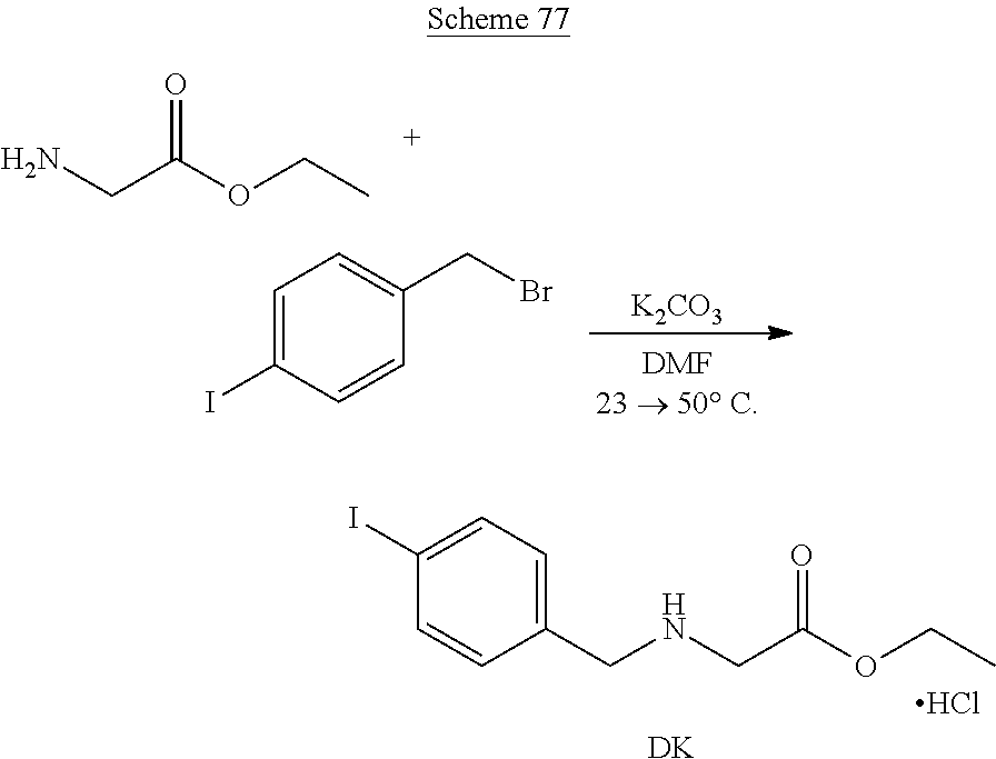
C(C(OCC)=O)N.[K2CO3].C1=C(I)C=CC(CBr)=C1.C1(CNCC(OCC)=O)=CC=C(I)C=C1.Cl.[DK]
